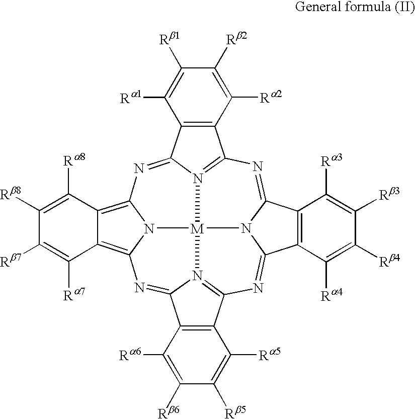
N1=C2N3C(=NC4=N5C(=NC6=C7C(=C8N6[M]35N3=C1C1=C(C3=N8)C([Ra1])=C([Rb1])C([Rb2])=C1[Ra2])C([Ra8])=C([Rb8])C([Rb7])=C7[Ra7])C1=C4C([Ra5])=C([Rb5])C([Rb6])=C1[Ra6])C1=C2C([Ra3])=C([Rb3])C([Rb4])=C1[Ra4]
